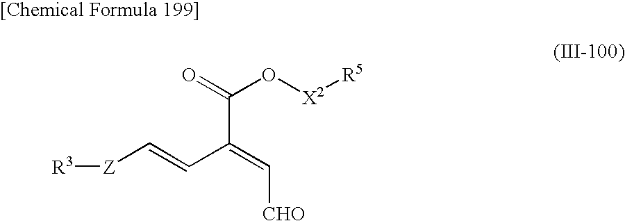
[Z](C=CC(=C[CHO])C(O[X2][R5])=O)[R3]
